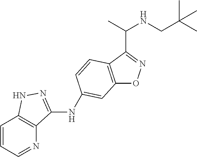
C12=C(C(C(NCC(C)(C)C)C)=NO1)C=CC(NC1=NNC3=C1N=CC=C3)=C2
